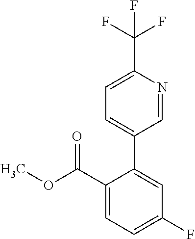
O(C(C1=CC=C(F)C=C1C1=CC=C(C(F)(F)F)N=C1)=O)C
